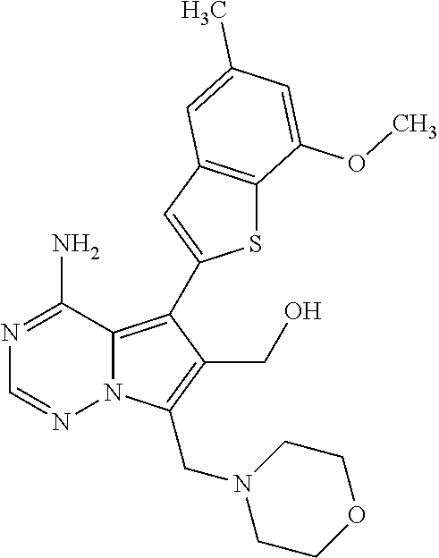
N12C(=C(C3=CC4=C(S3)C(OC)=CC(C)=C4)C(CO)=C1CN1CCOCC1)C(N)=NC=N2
